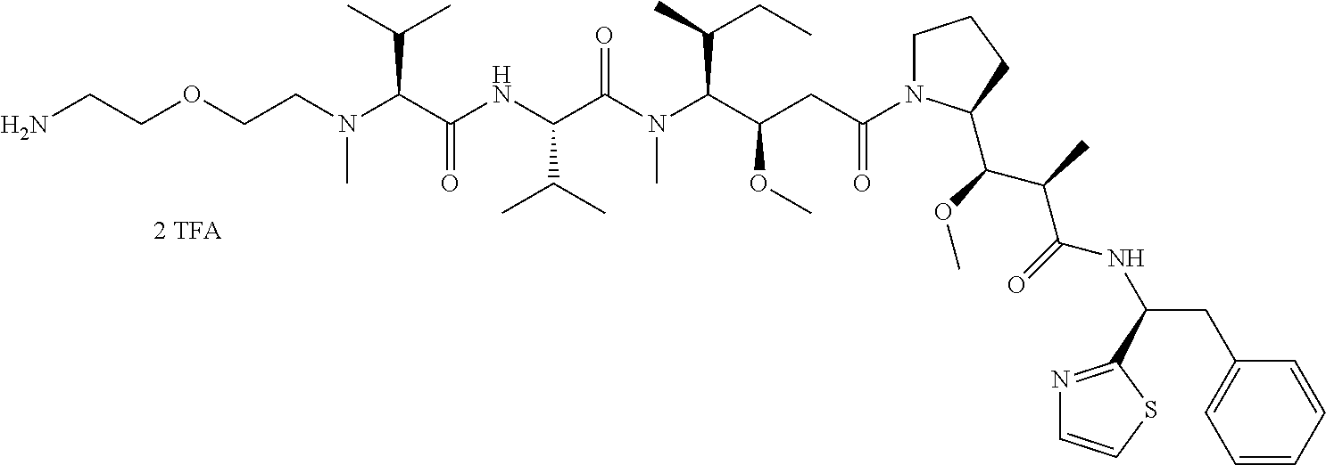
C(N(C(C(NC(C(N(C(C(OC)CC(=O)N1CCCC1C(C(C(NC(CC1=CC=CC=C1)C1=NC=CS1)=O)C)OC)C(CC)C)C)=O)C(C)C)=O)C(C)C)C)COCCN
